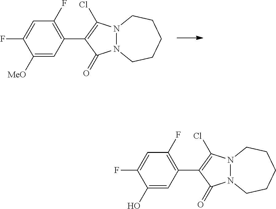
C1([MeO])=CC(C2=C(Cl)N3N(C2=O)CCCCC3)=C(F)C=C1F.C1(O)=CC(C2=C(Cl)N3N(C2=O)CCCCC3)=C(F)C=C1F
